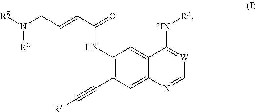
C(C(NC1=C(C#C[RD])C=C2C(=C1)C(N[RA])=[W]C=N2)=O)=CCN([RB])[RC]
